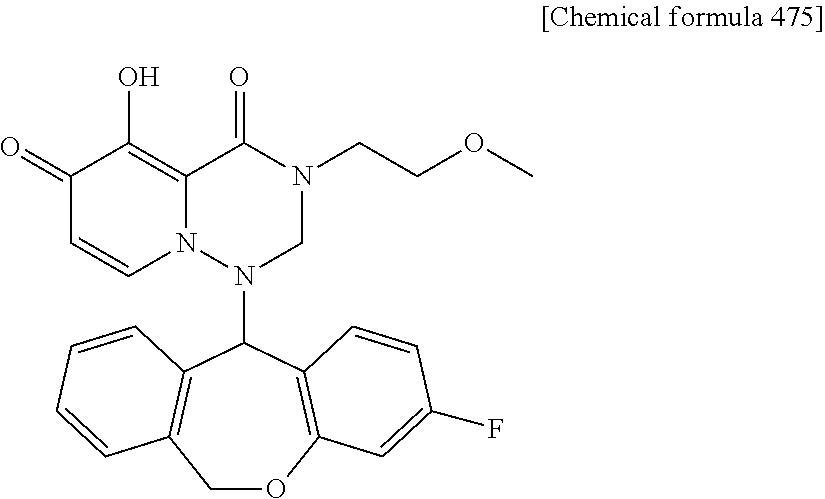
C1OC2=C(C(N3CN(CCOC)C(=O)C4=C(O)C(=O)C=CN34)C3=C1C=CC=C3)C=CC(F)=C2
